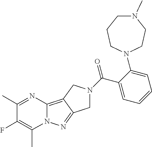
C12=C3C(=NN1C(C)=C(F)C(C)=N2)CN(C(C1=CC=CC=C1N1CCCN(C)CC1)=O)C3
